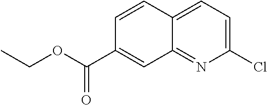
C1=CC2=CC=C(Cl)N=C2C=C1C(OCC)=O
